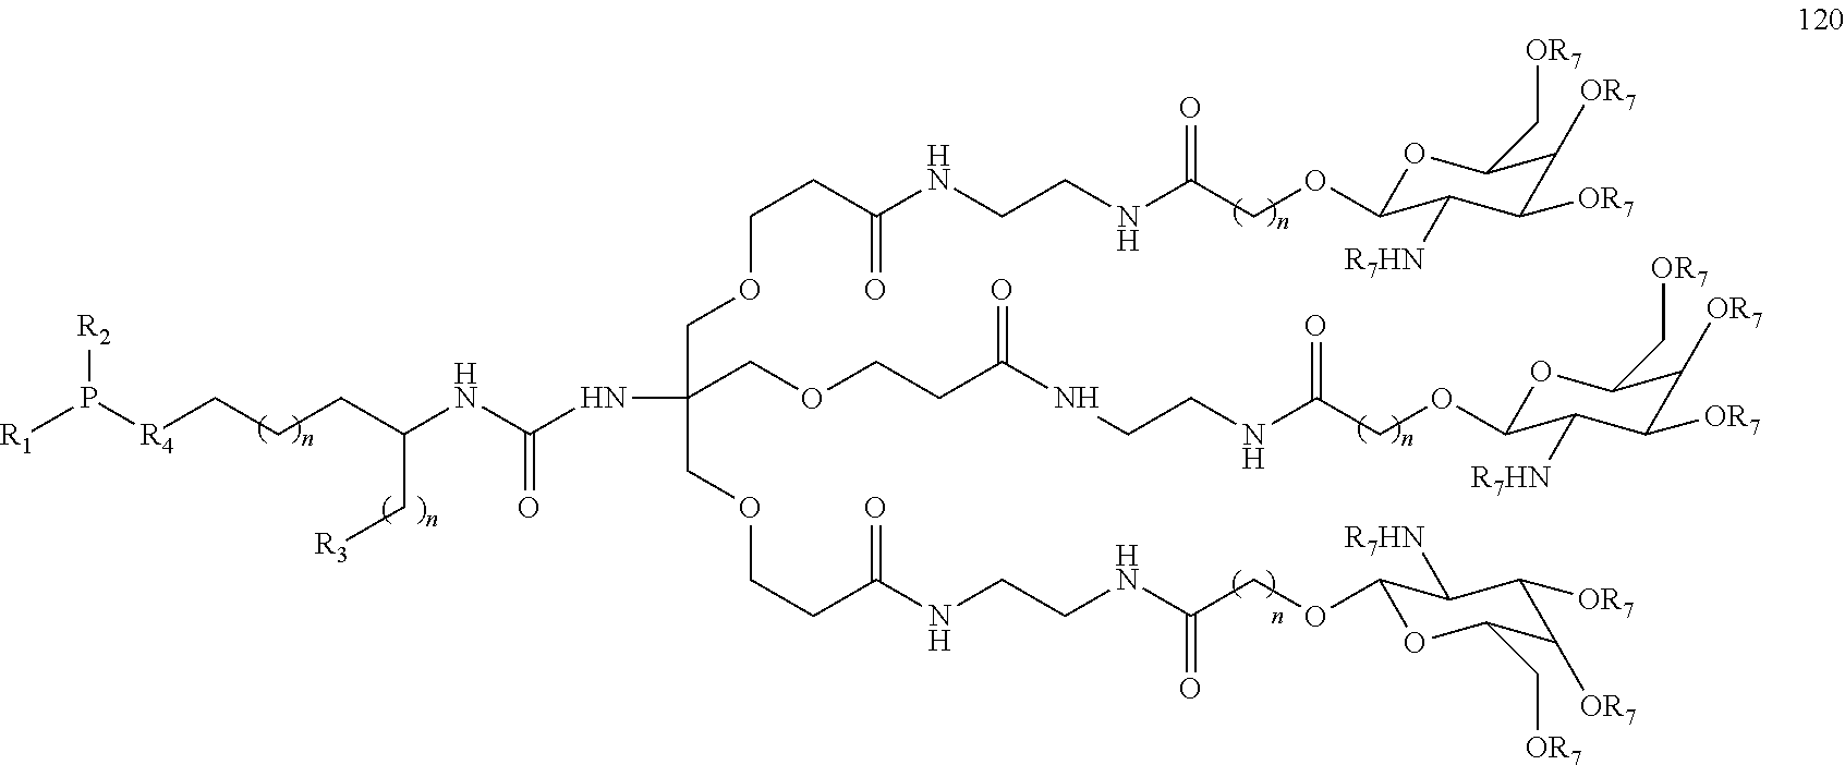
O(CC(NCCNC(CCOCC(COCCC(NCCNC(COC1OC(C[OR7])C([OR7])C([OR7])C1[R7HN])=O)=O)(COCCC(NCCNC(COC1OC(C[OR7])C([OR7])C([OR7])C1[R7HN])=O)=O)NC(NC(CCC[R4]P([R1])[R2])C[R3])=O)=O)=O)C1OC(C[OR7])C([OR7])C([OR7])C1[R7HN]
